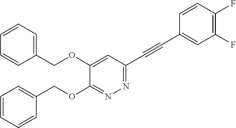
C1=C(OCC2=CC=CC=C2)C(OCC2=CC=CC=C2)=NN=C1C#CC1=CC(F)=C(F)C=C1
